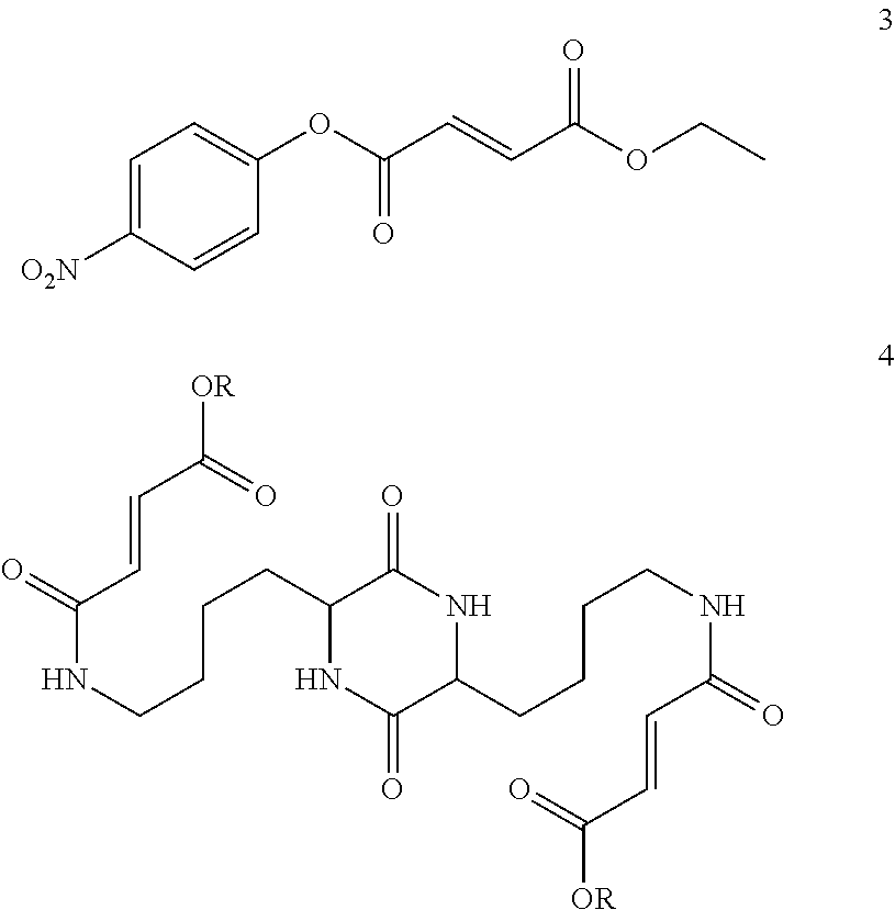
C1=C([O2N])C=CC(OC(C=CC(OCC)=O)=O)=C1.N1C(=O)C(CCCCNC(C=CC(=O)[OR])=O)NC(=O)C1CCCCNC(=O)C=CC(=O)[OR]
